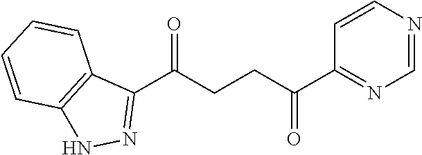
C1(C(CCC(C2=NC=NC=C2)=O)=O)=NNC2=C1C=CC=C2
